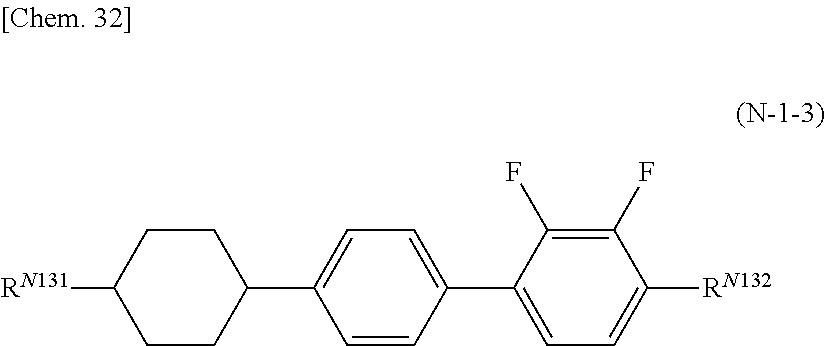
[RN131]C1CCC(C2=CC=C(C3=CC=C([RN132])C(F)=C3F)C=C2)CC1
